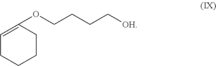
C1(OCCCC[OH])=CCCCC1
